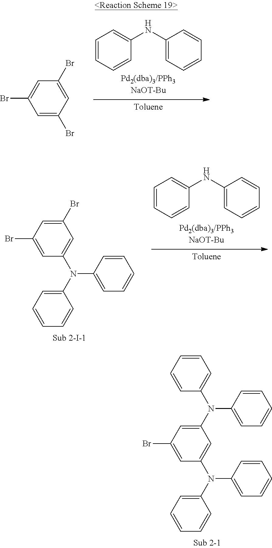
C1=CC=CC(NC2=CC=CC=C2)=C1.C1=C(Br)C=C(Br)C=C1Br.C1=C(Br)C=C(N(C2=CC=CC=C2)C2=CC=CC=C2)C=C1Br.C1=CC=CC(NC2=CC=CC=C2)=C1.C1=C(N(C2=CC=CC=C2)C2=CC=CC=C2)C=C(N(C2=CC=CC=C2)C2=CC=CC=C2)C=C1Br
